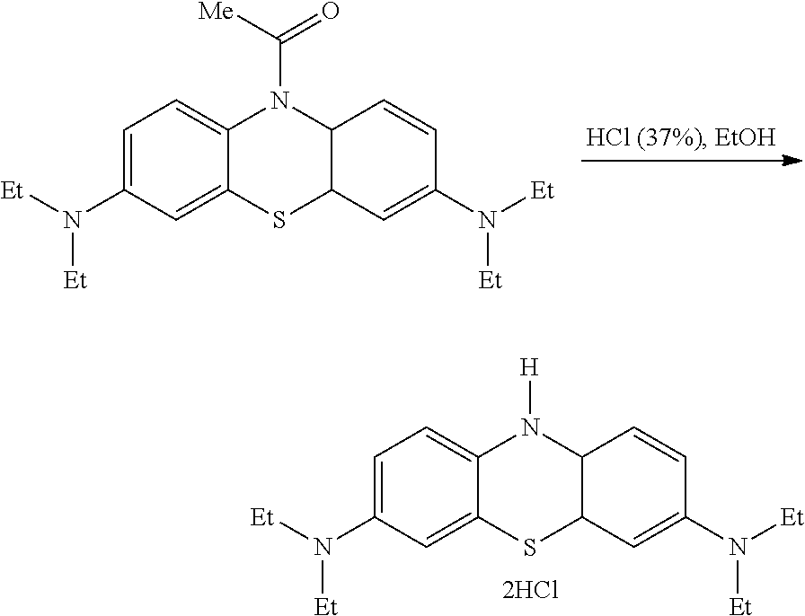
C12=CC=C(N([Et])[Et])C=C1SC1C(N2[H])C=CC(N([Et])[Et])=C1.C12=CC=C(N([Et])[Et])C=C1SC1C(N2C([Me])=O)C=CC(N([Et])[Et])=C1
